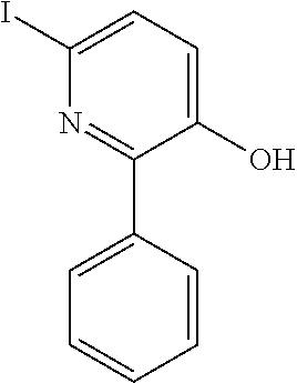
C1(O)=CC=C(I)N=C1C1=CC=CC=C1
